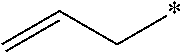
C(*)C=C
